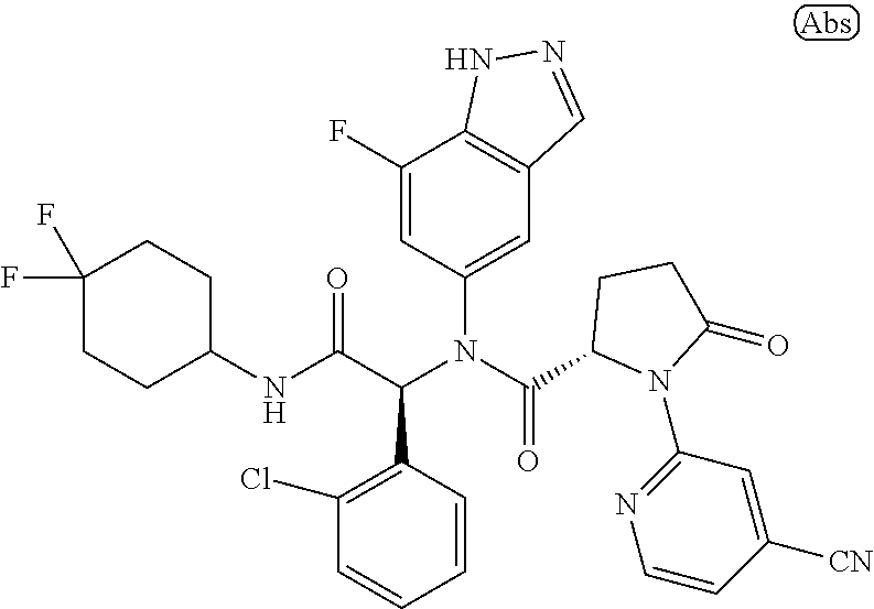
C1=CC(C(C(NC2CCC(F)(F)CC2)=O)N(C(=O)C2N(C3=NC=CC([CN])=C3)C(=O)CC2)C2=CC3=C(C(F)=C2)NN=C3)=C(Cl)C=C1
